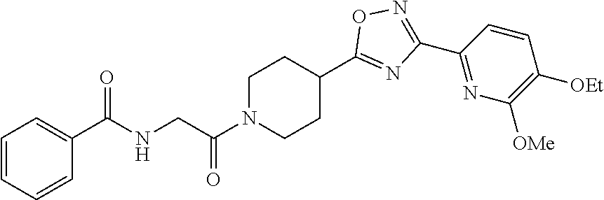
C1=CC=CC(C(NCC(N2CCC(C3=NC(C4=NC([OMe])=C([OEt])C=C4)=NO3)CC2)=O)=O)=C1
